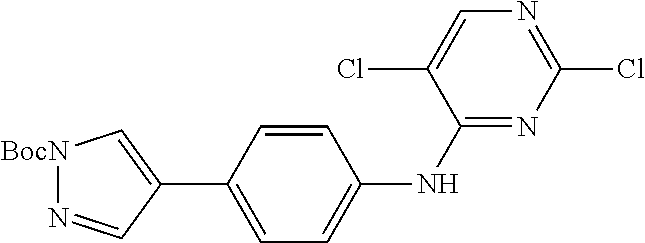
C1(Cl)=NC=C(Cl)C(NC2=CC=C(C3=C[BocN]N=C3)C=C2)=N1
